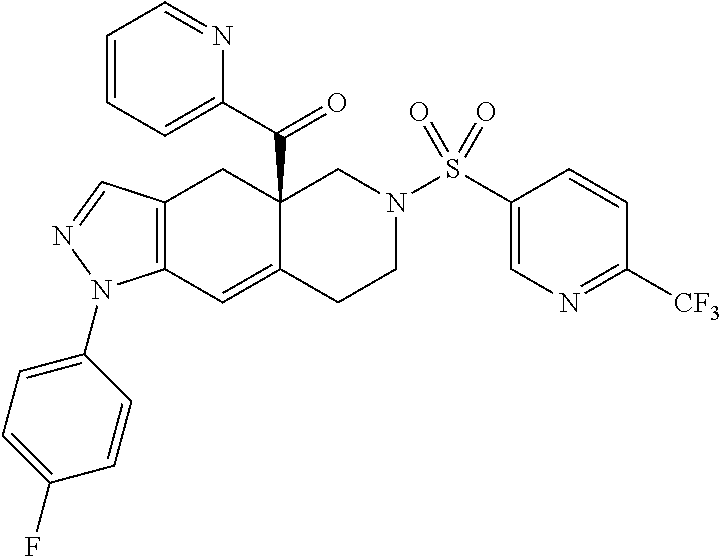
C12(C(=O)C3=CC=CC=N3)C(=CC3=C(C1)C=NN3C1=CC=C(F)C=C1)CCN(S(C1=CN=C([CF3])C=C1)(=O)=O)C2
